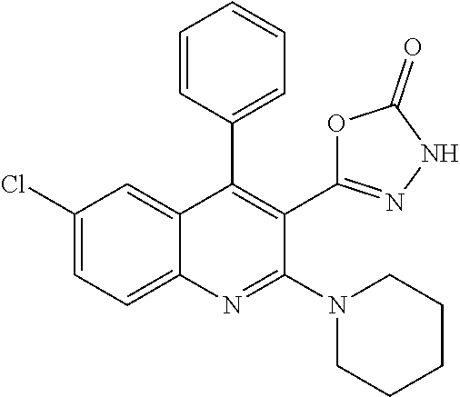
C1=CC(C2=C(C3=NNC(=O)O3)C(N3CCCCC3)=NC3=CC=C(Cl)C=C23)=CC=C1
